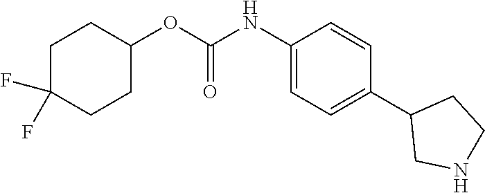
C1(NC(OC2CCC(F)(F)CC2)=O)=CC=C(C2CNCC2)C=C1
